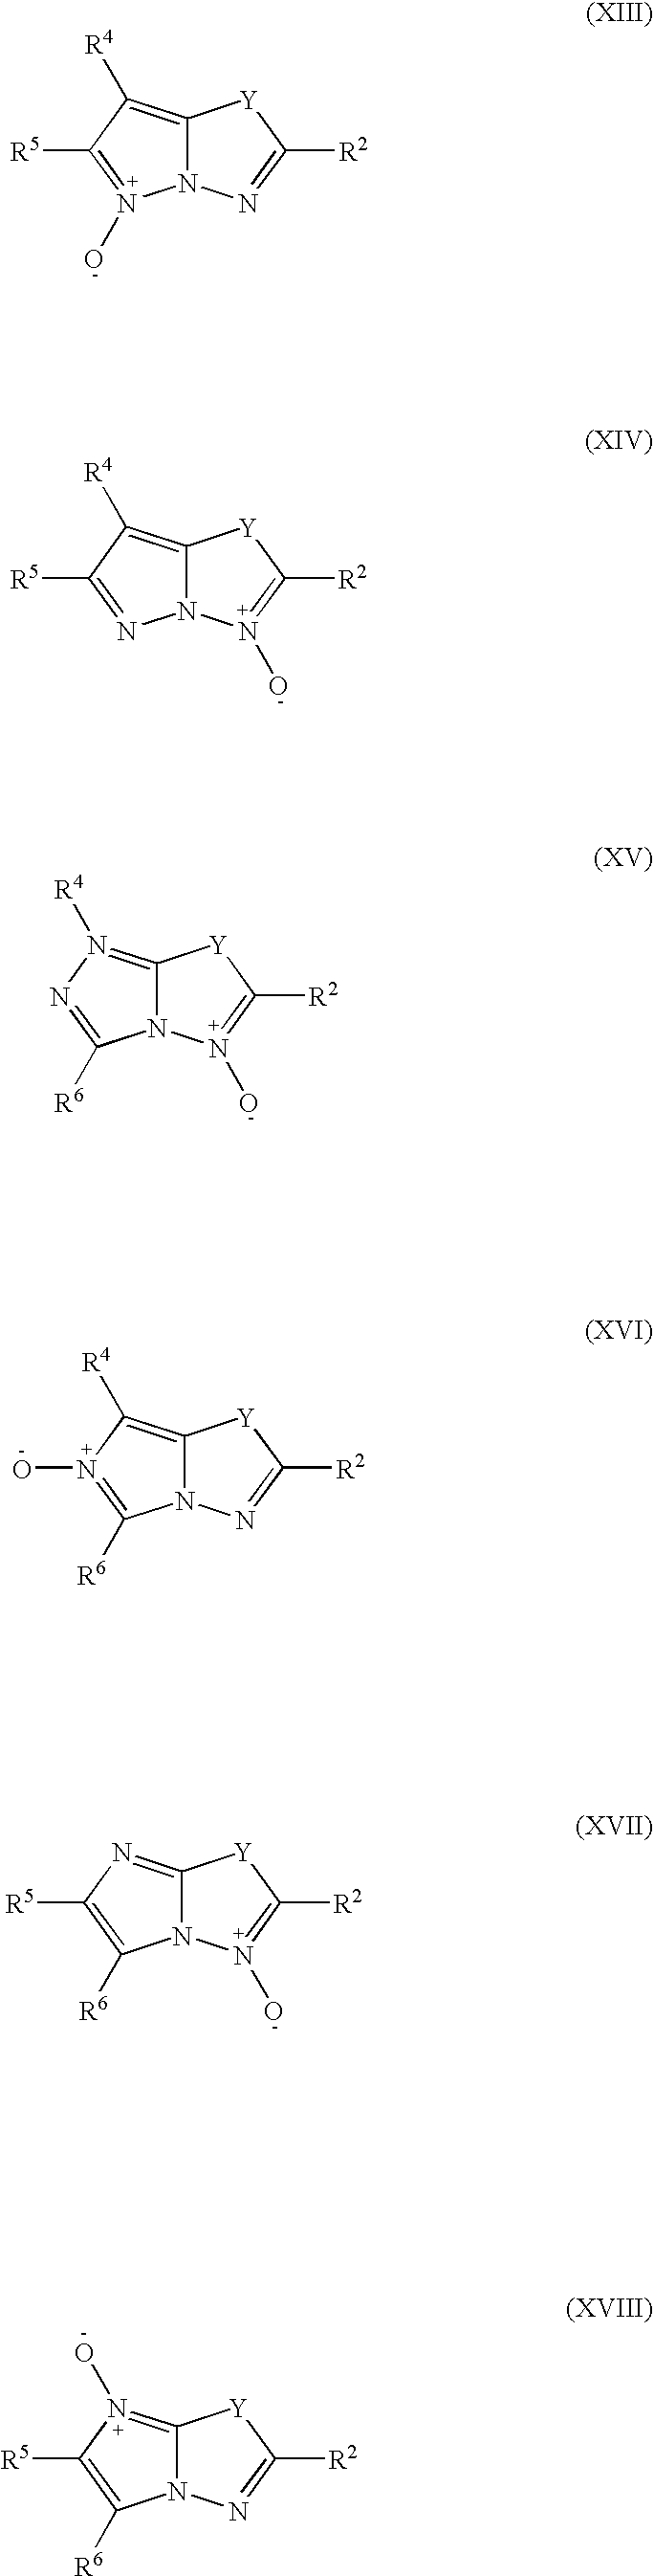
C12=C([R4])C([R5])=N(O)N1N=C([R2])[Y]2.C12=C([R4])C([R5])=NN1N(O)=C([R2])[Y]2.C12=N([R4])N=C([R6])N1N(O)=C([R2])[Y]2.C12=C([R4])N(O)=C([R6])N1N=C([R2])[Y]2.C12=NC([R5])=C([R6])N1N(O)=C([R2])[Y]2.C12=N(O)C([R5])=C([R6])N1N=C([R2])[Y]2
